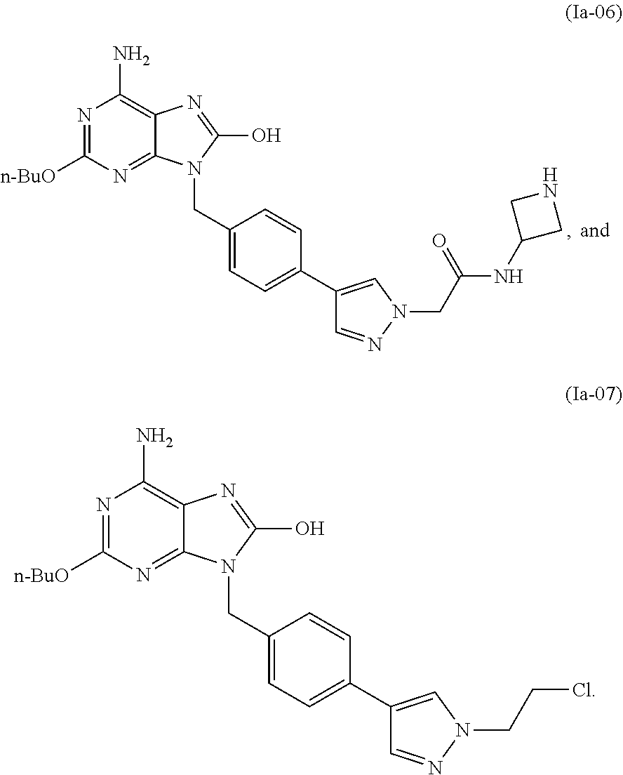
N1=C([n-BuO])N=C2C(=C1N)N=C(O)N2CC1=CC=C(C2=CN(CC(NC3CNC3)=O)N=C2)C=C1.N1=C([n-BuO])N=C2C(=C1N)N=C(O)N2CC1=CC=C(C2=CN(CCCl)N=C2)C=C1
